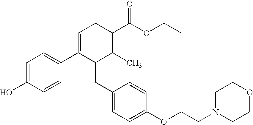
C1=C(O)C=CC(C2=CCC(C(OCC)=O)C(C)C2CC2=CC=C(OCCN3CCOCC3)C=C2)=C1
